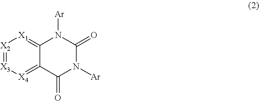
[X2]1=[X3][X4]=C2C(=[X1]1)N([Ar])C(=O)N([Ar])C2=O
